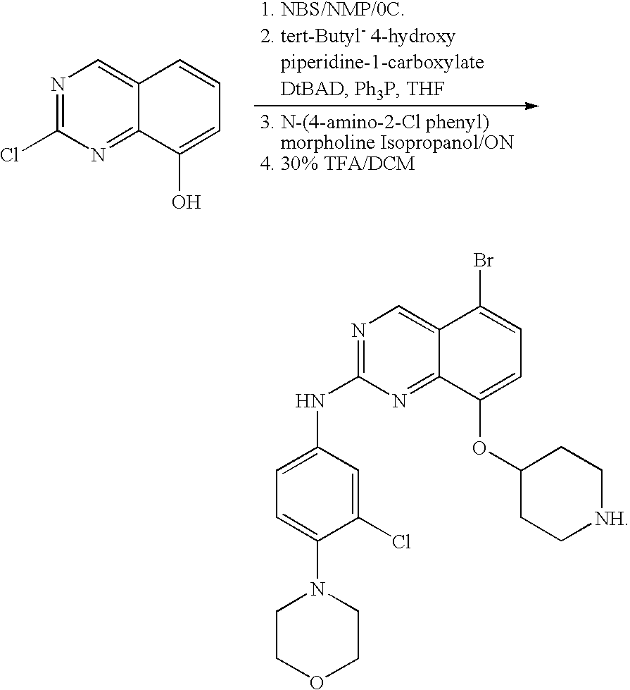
N1=C(Cl)N=C2C(=C1)C=CC=C2O.N1=C(NC2=CC=C(N3CCOCC3)C(Cl)=C2)N=C2C(=C1)C(Br)=CC=C2OC1CC[NH]CC1
